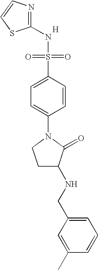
[H].N1=C(NS(=O)(=O)C2=CC=C(N3CCC(NCC4=CC=CC(C)=C4)C3=O)C=C2)SC=C1
